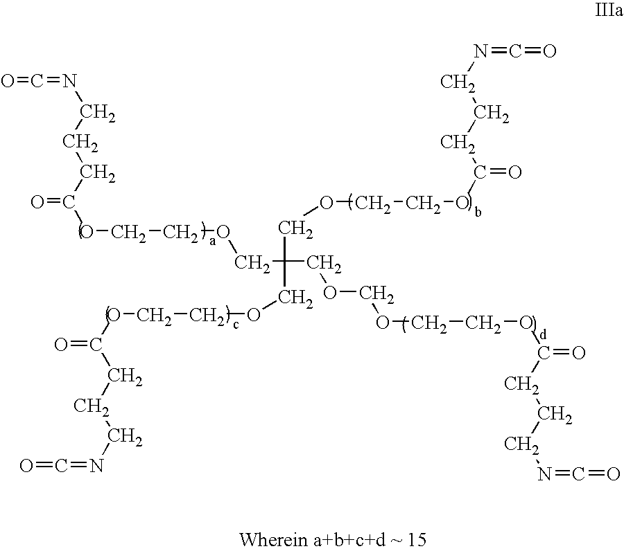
C(OCCOCC(COCCOC(CCCN=C=O)=O)(COCOCCOC(=O)CCCN=C=O)COCCOC(CCCN=C=O)=O)(CCCN=C=O)=O
